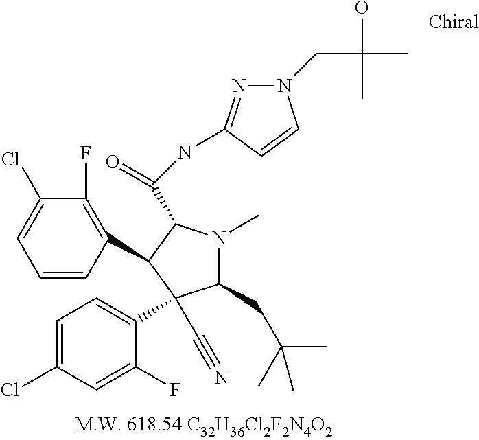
C1=CC(C2C(C(NC3=NN(CC(O)(C)C)C=C3)=O)N(C)C(CC(C)(C)C)C2(C2=CC=C(Cl)C=C2F)C#N)=C(F)C(Cl)=C1
